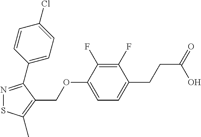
C1(F)=C(F)C(OCC2=C(C)SN=C2C2=CC=C(Cl)C=C2)=CC=C1CCC(=O)O
